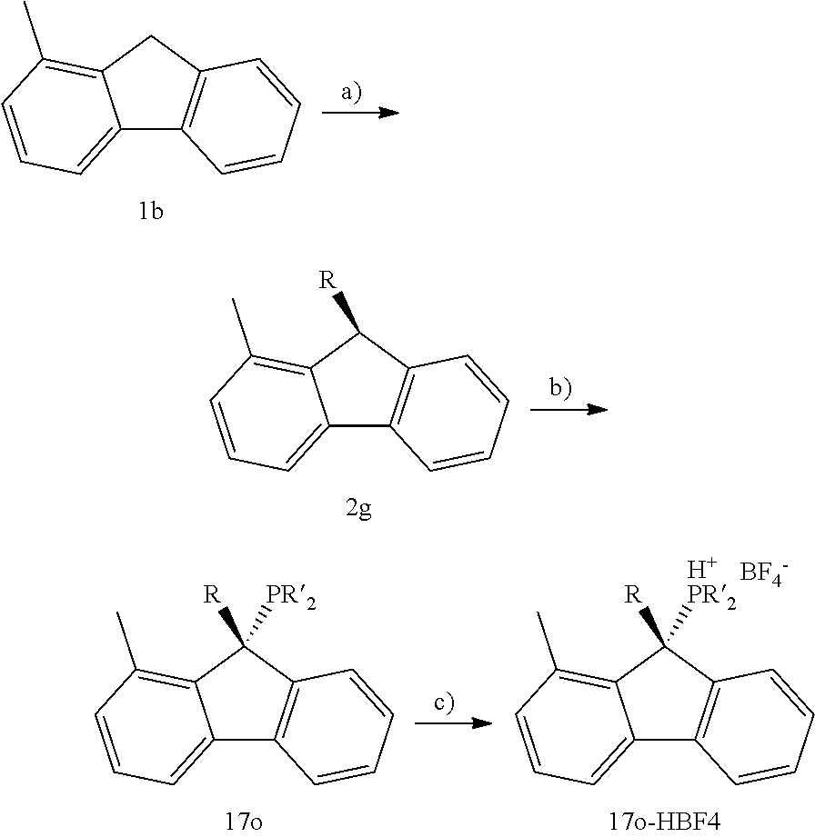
C12=CC=CC(C)=C1CC1=C2C=CC=C1.C12=CC=CC(C)=C1C([R])C1=C2C=CC=C1.C12=CC=CC(C)=C1C([R])([PR2])C1=C2C=CC=C1.C12=CC=CC(C)=C1C([R])([PR2])C1=C2C=CC=C1.[H].[BF4-]
